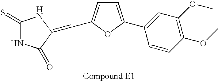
C1(=S)NC(=O)C(=CC2=CC=C(C3=CC(OC)=C(OC)C=C3)O2)N1
